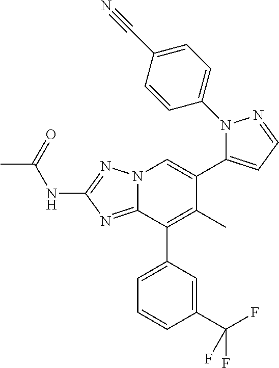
N12C(=NC(NC(=O)C)=N1)C(C1=CC=CC(C(F)(F)F)=C1)=C(C)C(C1=CC=NN1C1=CC=C(C#N)C=C1)=C2
